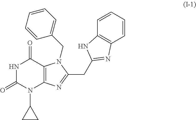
N1C(=O)N(C2CC2)C2=C(C1=O)N(CC1=CC=CC=C1)C(CC1=NC3=C(C=CC=C3)N1)=N2
